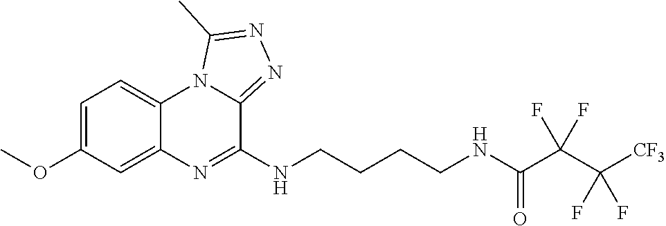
C1=C(OC)C=C2C(=C1)N1C(=NN=C1C)C(NCCCCNC(C(F)(F)C([CF3])(F)F)=O)=N2
